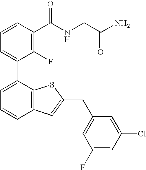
C1=C(C2=CC=CC3=C2SC(CC2=CC(F)=CC(Cl)=C2)=C3)C(F)=C(C(NCC(N)=O)=O)C=C1
